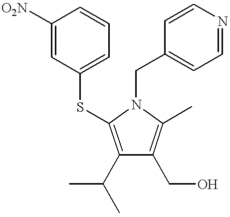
C1(C(C)C)=C(SC2=CC=CC([O2N])=C2)N(CC2=CC=NC=C2)C(C)=C1CO
